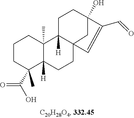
C1CC(C)(C(O)=O)C2([H])C(C)(C1)C1([H])CCC3(O)C(C=O)=CC1(CC2)C3
